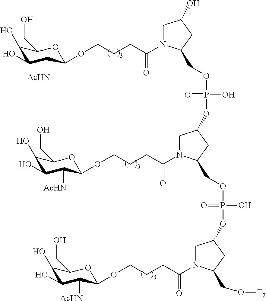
C1(O)C(O)C([AcHN])C(OCCCC(=O)N2CC(O)CC2COP(=O)(O)OC2CN(C(CCCOC3OC(CO)C(O)C(O)C3[AcHN])=O)C(COP(=O)(O)OC3CN(C(CCCOC4OC(CO)C(O)C(O)C4[AcHN])=O)C(CO[T2])C3)C2)OC1CO
